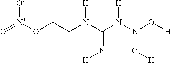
[N+](OCCN(C(N([H])N(O[H])O[H])=N[H])[H])(=O)[O-]
